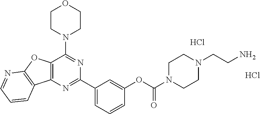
C12=C(N=C(C3=CC=CC(OC(N4CCN(CCN)CC4)=O)=C3)N=C1N1CCOCC1)C1=C(O2)N=CC=C1.Cl.Cl
